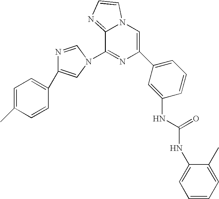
N1=CN(C2=NC(C3=CC=CC(NC(NC4=CC=CC=C4C)=O)=C3)=CN3C2=NC=C3)C=C1C1=CC=C(C)C=C1
